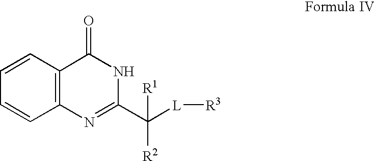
C1=CC2=C(C=C1)C(=O)NC(C([L][R3])([R1])[R2])=N2
